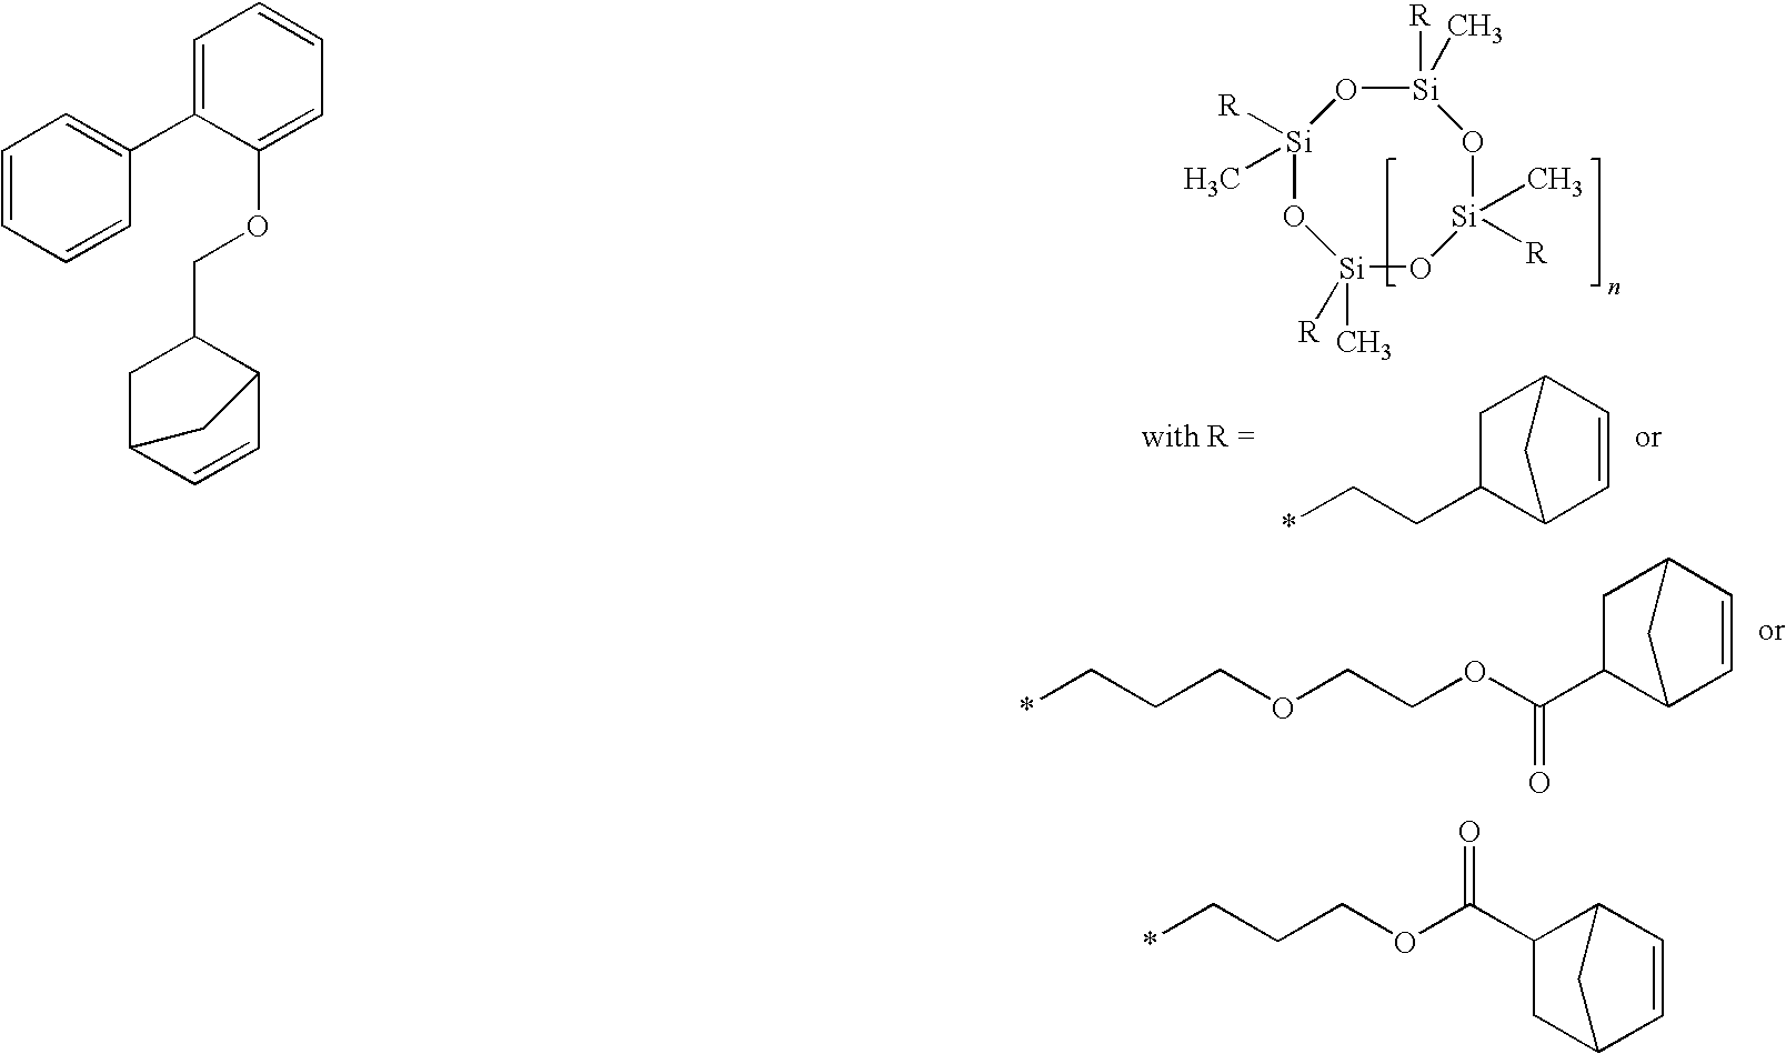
[Si]1([R])(C)O[Si]([R])(C)O[Si](C)([R])O[Si]([R])(C)O1.C1=CC2CC1CC2CC*.C1=CC2CC1CC2C(OCCOCCC*)=O.C1=CC2CC1C(C(OCCC*)=O)C2.C1=CC=CC(C2=CC=CC=C2OCC2CC3C=CC2C3)=C1
